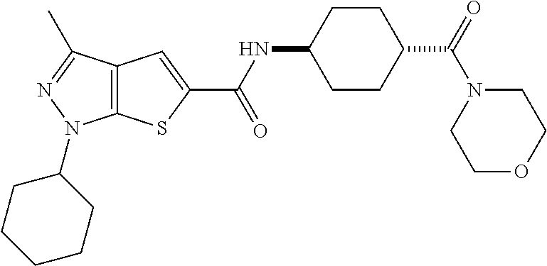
C12=C(C(C)=NN1C1CCCCC1)C=C(C(NC1CCC(C(=O)N3CCOCC3)CC1)=O)S2
